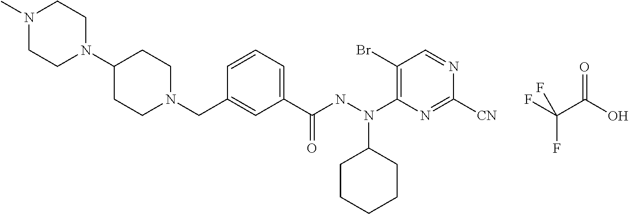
FC(C(O)=O)(F)F.C1CN(CC2=CC(C(NN(C3=C(Br)C=NC([CN])=N3)C3CCCCC3)=O)=CC=C2)CCC1N1CCN(C)CC1
